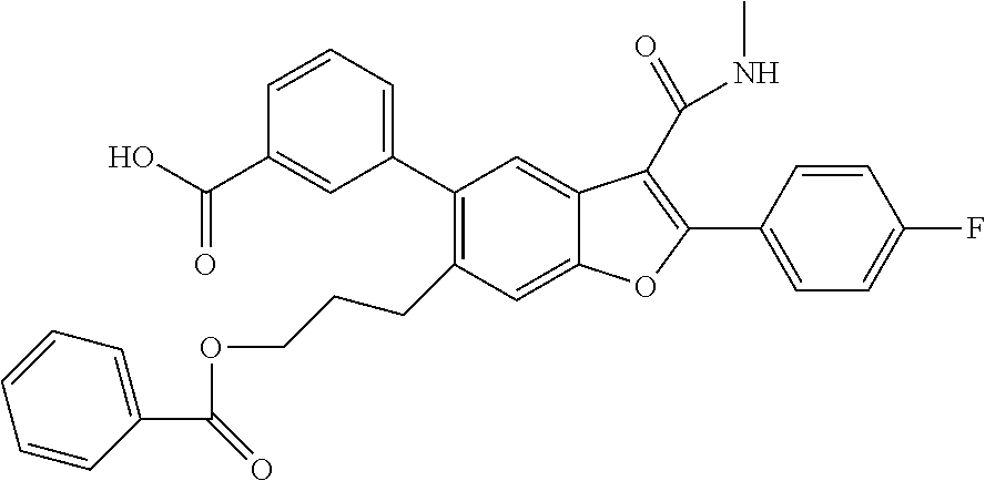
C1(CCCOC(C2=CC=CC=C2)=O)=C(C2=CC=CC(C(O)=O)=C2)C=C2C(=C1)OC(C1=CC=C(F)C=C1)=C2C(=O)NC
